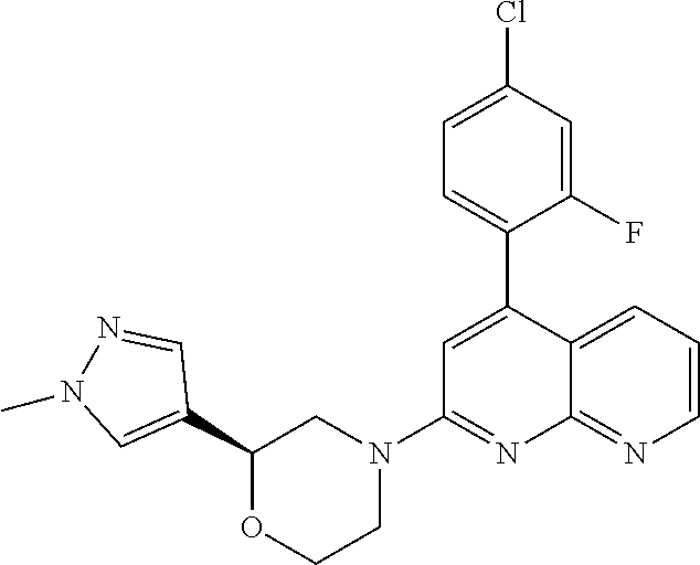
C1(C2=CN(C)N=C2)OCCN(C2=NC3=NC=CC=C3C(C3=CC=C(Cl)C=C3F)=C2)C1
